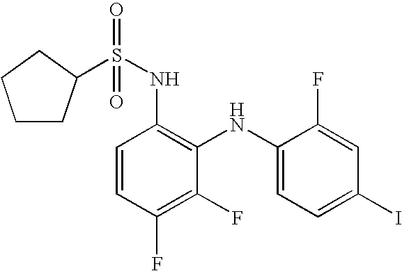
S(NC1=C(NC2=CC=C(I)C=C2F)C(F)=C(F)C=C1)(=O)(=O)C1CCCC1
